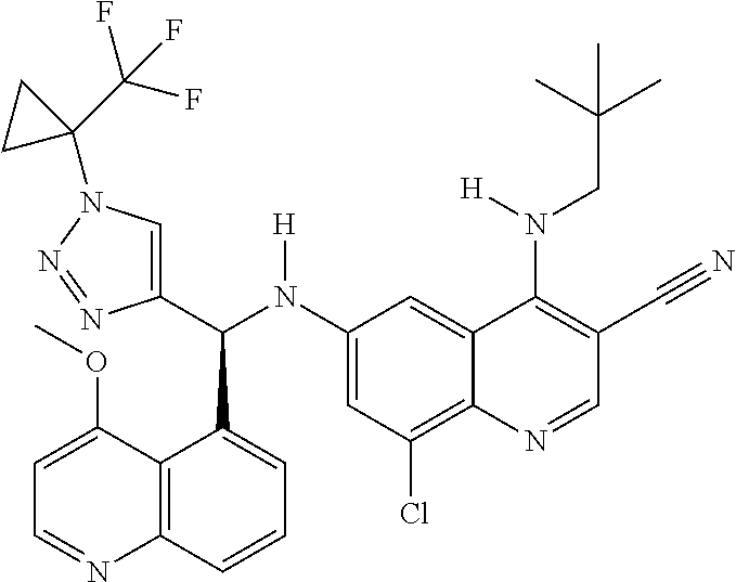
C1(N(C(C2=CN(C3(C(F)(F)F)CC3)N=N2)C2=CC=CC3=C2C(OC)=CC=N3)[H])=CC(Cl)=C2C(=C1)C(N(CC(C)(C)C)[H])=C(C#N)C=N2
